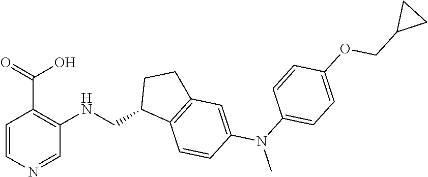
C1=CN=CC(NCC2C3=C(CC2)C=C(N(C)C2=CC=C(OCC4CC4)C=C2)C=C3)=C1C(=O)O
